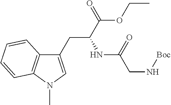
C1(CC(C(=O)OCC)NC(CN[Boc])=O)=CN(C)C2=C1C=CC=C2
